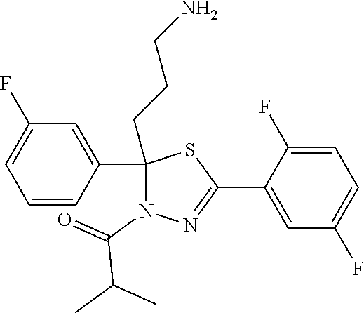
C1(C2=CC(F)=CC=C2)(CCCN)N(C(=O)C(C)C)N=C(C2=CC(F)=CC=C2F)S1
